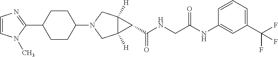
C1(C2CCC(N3CC4([H])C([H])(C3)C4C(NCC(NC3=CC(C(F)(F)F)=CC=C3)=O)=O)CC2)=NC=CN1C
